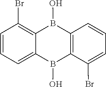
B1(O)C2=C(B(O)C3=C(Br)C=CC=C13)C=CC=C2Br
